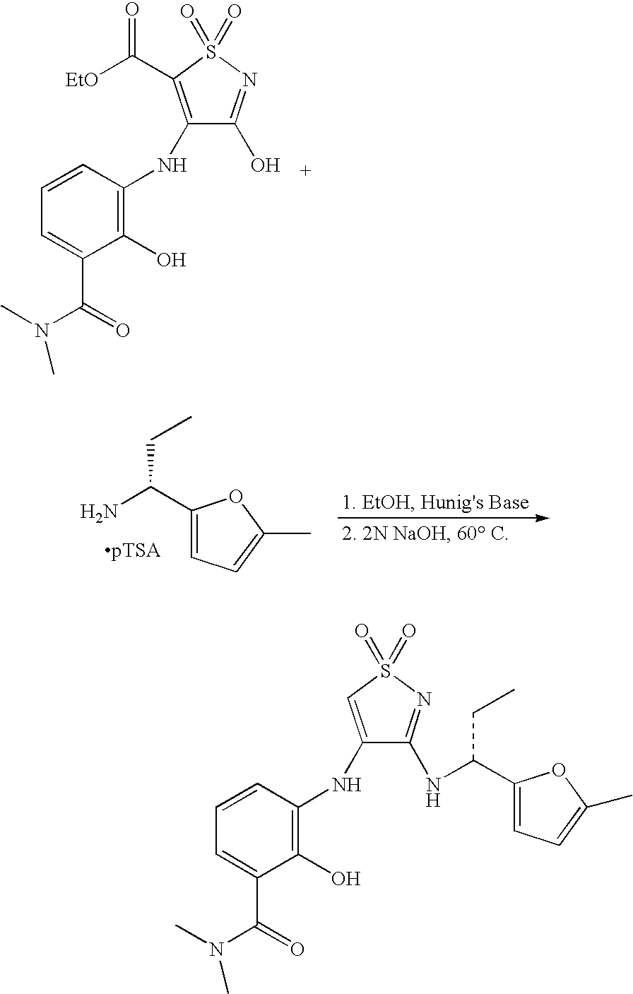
C1(NC2=C(O)C(C(=O)N(C)C)=CC=C2)=C(C([EtO])=O)S(=O)(=O)N=C1O.C1(C(N)CC)=CC=C(C)O1.C1(NC2=C(O)C(C(=O)N(C)C)=CC=C2)=CS(=O)(=O)N=C1NC(C1=CC=C(C)O1)CC
